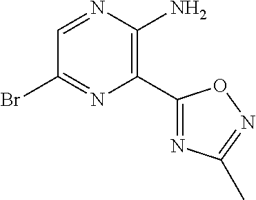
C1(Br)=NC(C2=NC(C)=NO2)=C(N)N=C1
